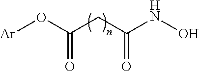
C(C(NO)=O)C(O[Ar])=O
